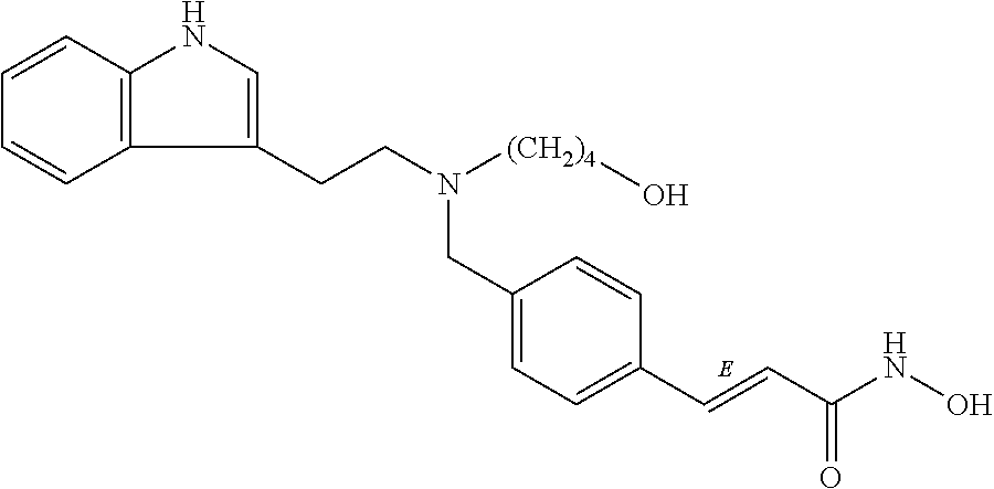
C1=CC2=C(C=C1)C(CCN([(CH2)4]O)CC1=CC=C(C=CC(NO)=O)C=C1)=CN2
